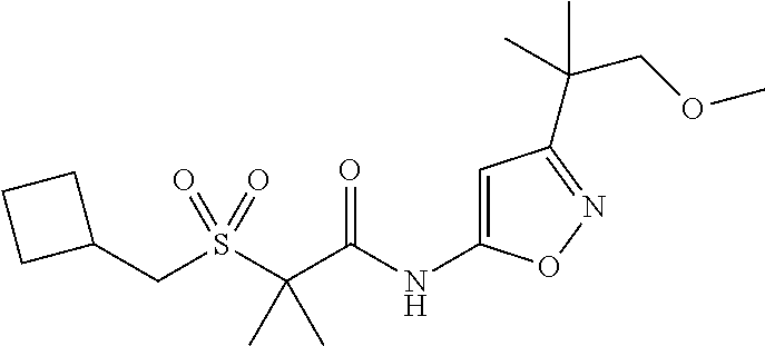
C1=C(NC(C(S(CC2CCC2)(=O)=O)(C)C)=O)ON=C1C(COC)(C)C
